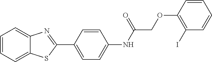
C1=CC=C2C(=C1)N=C(C1=CC=C(NC(COC3=C(I)C=CC=C3)=O)C=C1)S2
